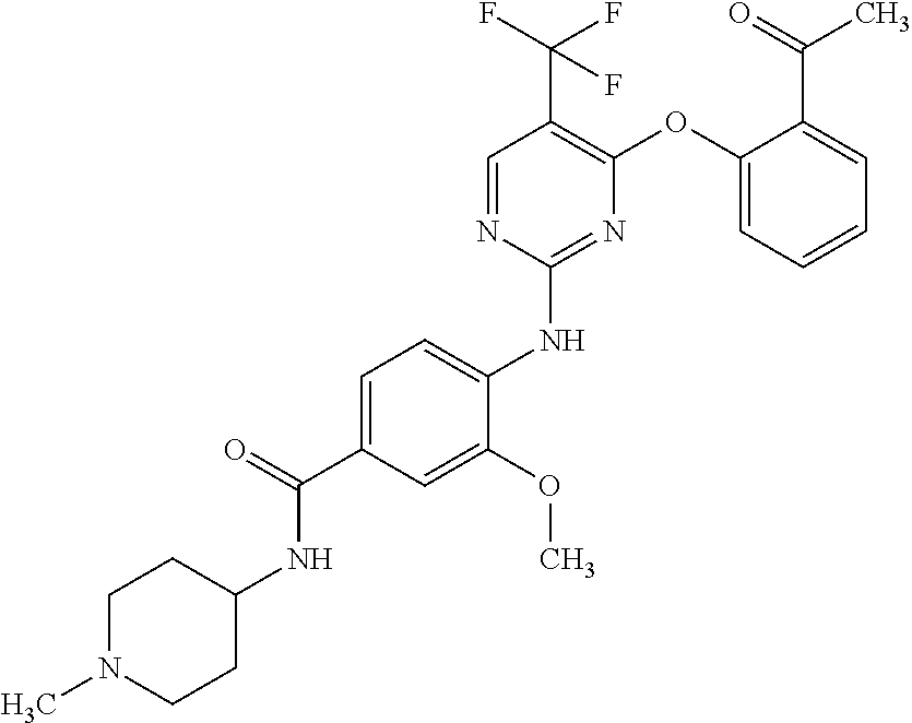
C1=C(C(=O)NC2CCN(C)CC2)C=C(OC)C(NC2=NC(OC3=CC=CC=C3C(C)=O)=C(C(F)(F)F)C=N2)=C1
